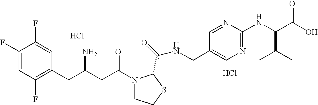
Cl.C1(F)=CC(F)=C(CC(CC(=O)N2CCSC2C(=O)NCC2=CN=C(NC(C(O)=O)C(C)C)N=C2)N)C=C1F.Cl
